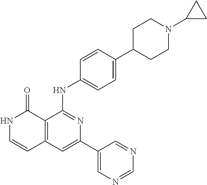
C12=C(C=C(C3=CN=CN=C3)N=C1NC1=CC=C(C3CCN(C4CC4)CC3)C=C1)C=CNC2=O
